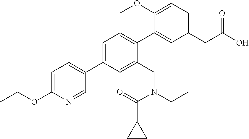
C1=C(OC)C(C2=CC=C(C3=CC=C(OCC)N=C3)C=C2CN(CC)C(=O)C2CC2)=CC(CC(O)=O)=C1
